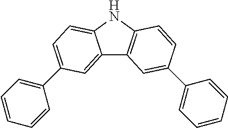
C12=CC(C3=CC=CC=C3)=CC=C1NC1=C2C=C(C2=CC=CC=C2)C=C1
